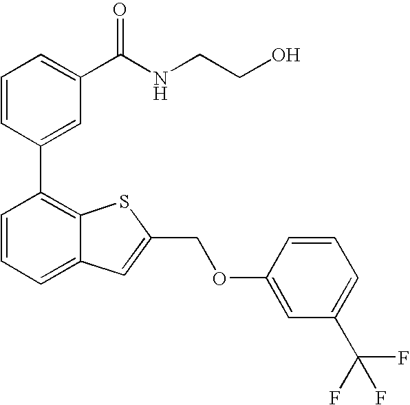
C1=CC(C2=C3C(=CC=C2)C=C(COC2=CC(C(F)(F)F)=CC=C2)S3)=CC(C(NCCO)=O)=C1
